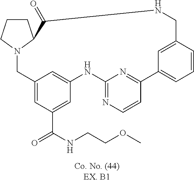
C1CCN2C1C(=O)NCC1=CC(=CC=C1)C1=NC(=NC=C1)NC1=CC(=CC(C(=O)NCCOC)=C1)C2
